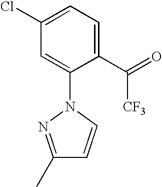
C1(C(=O)[CF3])=CC=C(Cl)C=C1N1N=C(C)C=C1
